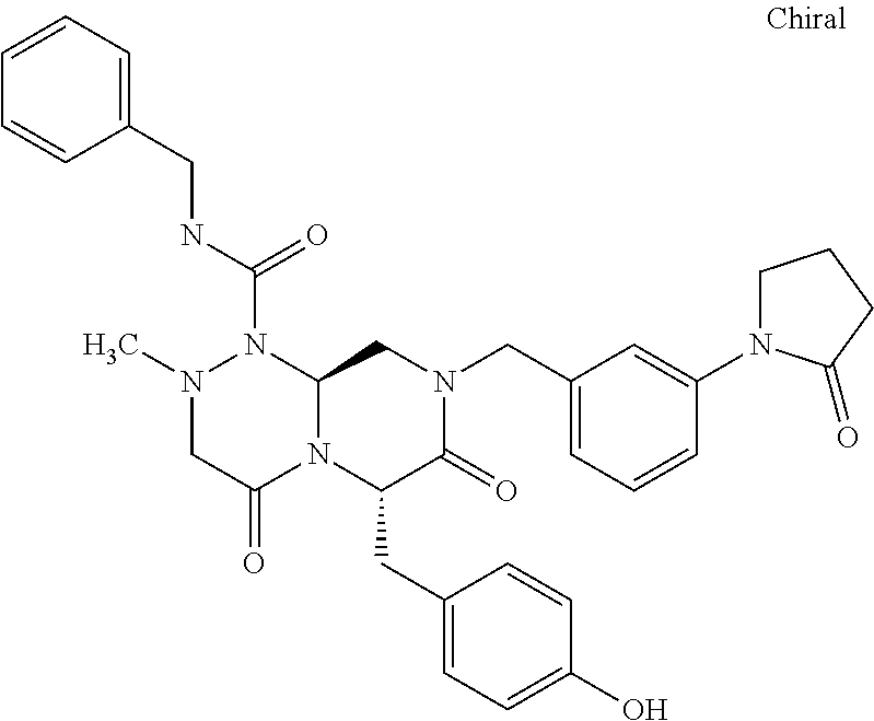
N1(C)CC(=O)N2C(N1C(NCC1=CC=CC=C1)=O)CN(CC1=CC=CC(N3CCCC3=O)=C1)C(=O)C2CC1=CC=C(O)C=C1
